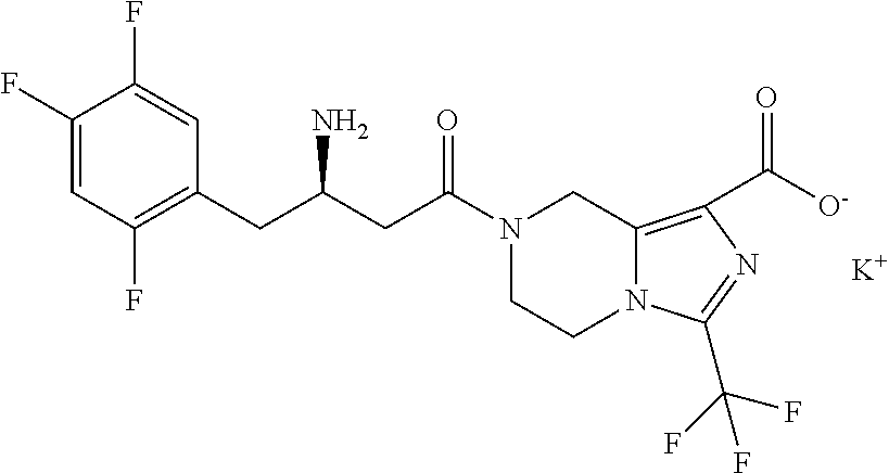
C1(F)=CC(F)=C(CC(CC(N2CCN3C(=C(C([O-])=O)N=C3C(F)(F)F)C2)=O)N)C=C1F.[K]
